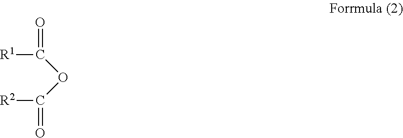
[R1]C(=O)OC([R2])=O
